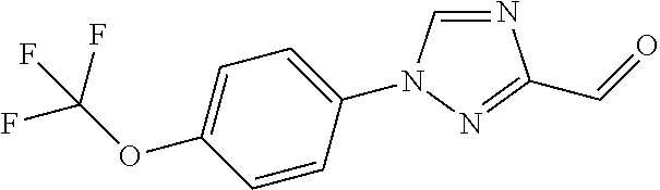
C1=C(OC(F)(F)F)C=CC(N2C=NC(C=O)=N2)=C1
